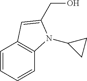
C1=CC=CC2=C1C=C(CO)N2C1CC1
